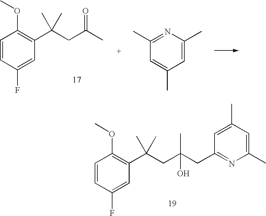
C1=CC(F)=CC(C(C)(CC(C)=O)C)=C1OC.C1(C)=NC(C)=CC(C)=C1.C1=CC(F)=CC(C(C)(CC(CC2=NC(C)=CC(C)=C2)(C)O)C)=C1OC
